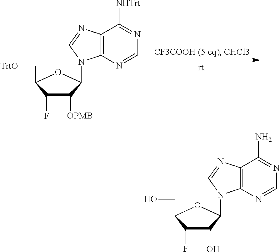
N1=C(N)C2=C(N=C1)N(C1C(O)C(F)C(CO)O1)C=N2.N1=C([NHTrt])C2=C(N=C1)N(C1C([OPMB])C(F)C(C[TrtO])O1)C=N2
